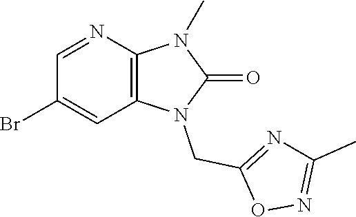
C12=C(N=CC(Br)=C1)N(C)C(=O)N2CC1=NC(C)=NO1
